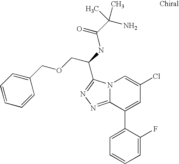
C12=NN=C(C(NC(C(N)(C)C)=O)COCC3=CC=CC=C3)N1C=C(Cl)C=C2C1=CC=CC=C1F
